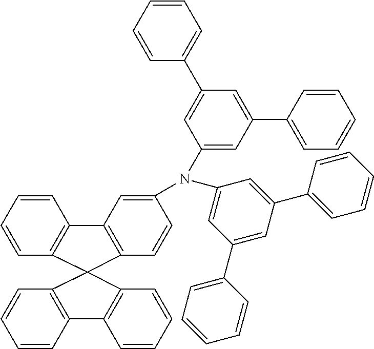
C1=CC2=C(C=C1)C1(C3=C2C=CC=C3)C2=C(C=CC=C2)C2=C1C=CC(N(C1=CC(C3=CC=CC=C3)=CC(C3=CC=CC=C3)=C1)C1=CC(C3=CC=CC=C3)=CC(C3=CC=CC=C3)=C1)=C2
